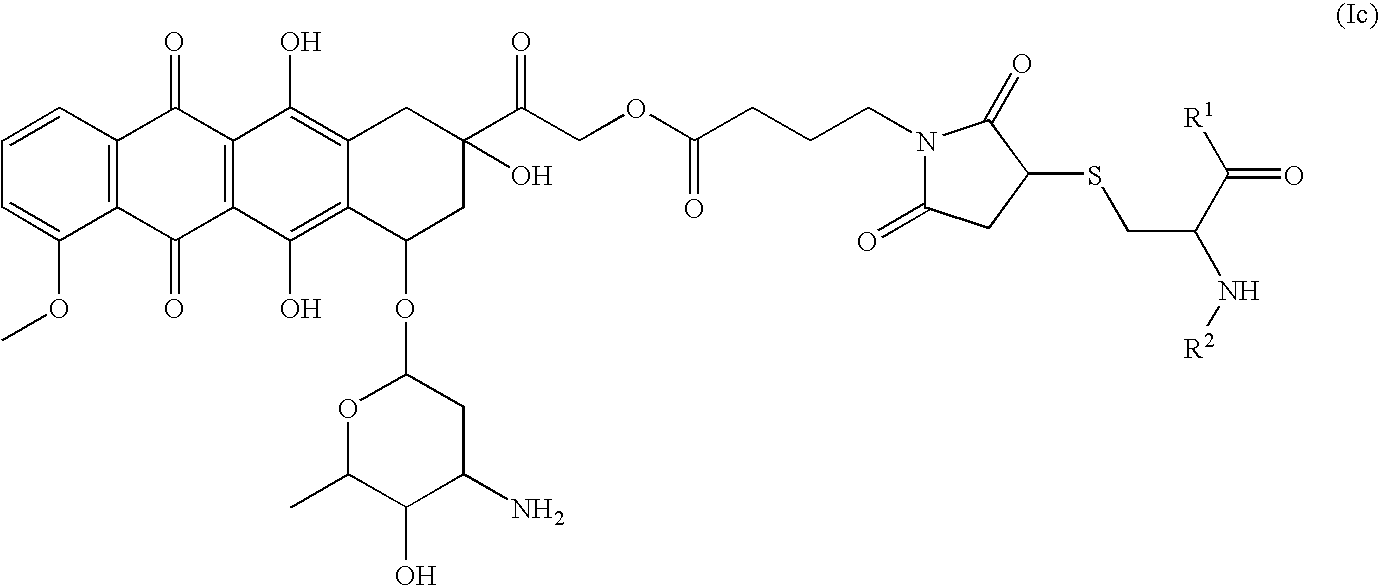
C1=C(OC)C2=C(C=C1)C(=O)C1=C(C2=O)C(O)=C2C(=C1O)CC(C(COC(CCCN1C(=O)CC(SCC(N[R2])C([R1])=O)C1=O)=O)=O)(O)CC2OC1OC(C)C(O)C(N)C1
